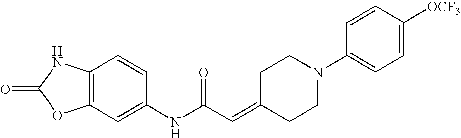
O=C1OC2=C(N1)C=CC(NC(C=C1CCN(C3=CC=C([OCF3])C=C3)CC1)=O)=C2
